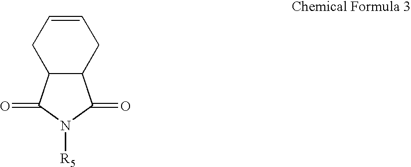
C1=CCC2C(C1)C(=O)N([R5])C2=O
